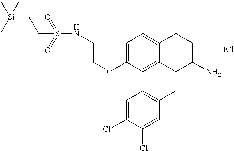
O(C1=CC=C2C(=C1)C(CC1=CC=C(Cl)C(Cl)=C1)C(N)CC2)CCNS(CC[Si](C)(C)C)(=O)=O.Cl
